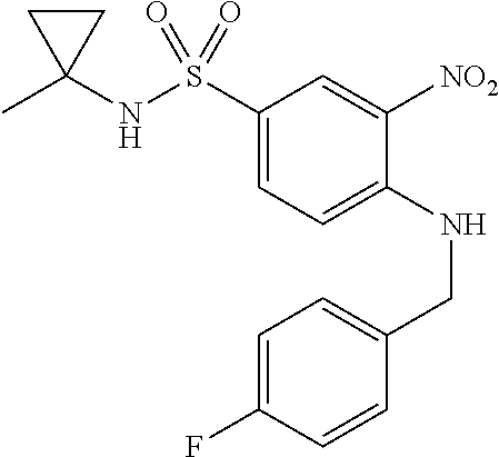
C1(S(NC2(C)CC2)(=O)=O)=CC=C(NCC2=CC=C(F)C=C2)C([NO2])=C1
